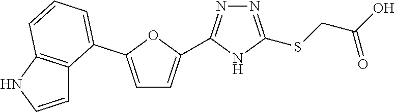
N1=C(SCC(O)=O)NC(C2=CC=C(C3=CC=CC4=C3C=CN4)O2)=N1
